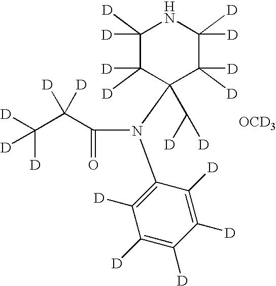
C1([D])([D])C([D])([D])C(C([D])[D])(N(C2=C([D])C([D])=C([D])C([D])=C2[D])C(=O)C(C([D])([D])[D])([D])[D])C([D])([D])C([D])([D])N1.[OCD3]
